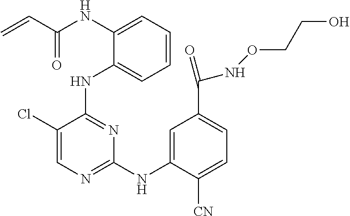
N(C1=CC=CC=C1NC1=NC(NC2=CC(C(=O)NOCCO)=CC=C2[CN])=NC=C1Cl)C(C=C)=O
